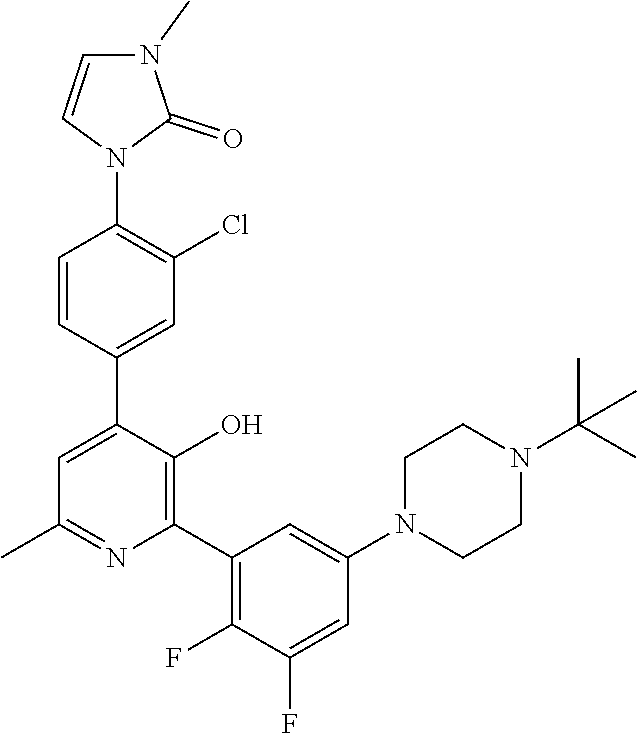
C1=CC(C2=CC(C)=NC(C3=C(F)C(F)=CC(N4CCN(C(C)(C)C)CC4)=C3)=C2O)=CC(Cl)=C1N1C(=O)N(C)C=C1
